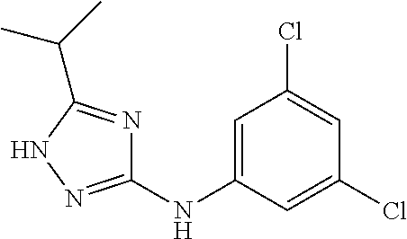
C1=C(NC2=NNC(C(C)C)=N2)C=C(Cl)C=C1Cl
